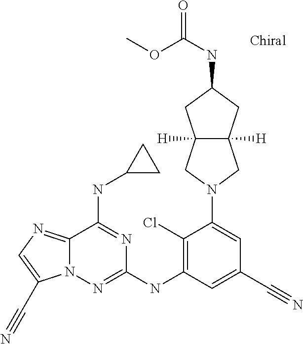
C1(Cl)=C(NC2=NN3C(=NC=C3C#N)C(NC3CC3)=N2)C=C(C#N)C=C1N1CC2([H])C([H])(C1)CC(NC(=O)OC)C2
